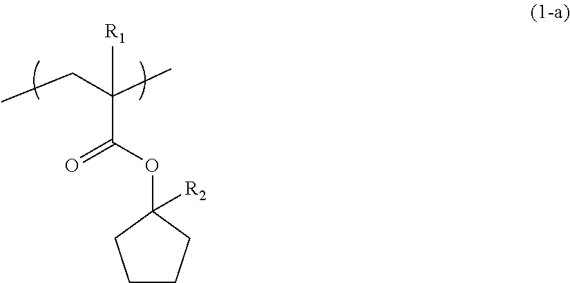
CCC(C)([R1])C(=O)OC1([R2])CCCC1
